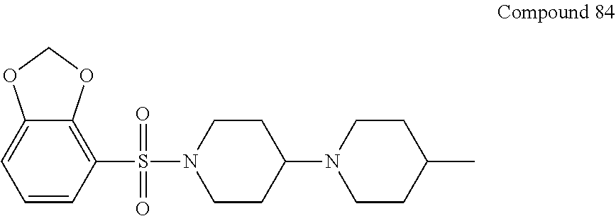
C1CN(S(=O)(=O)C2=C3OCOC3=CC=C2)CCC1N1CCC(C)CC1
